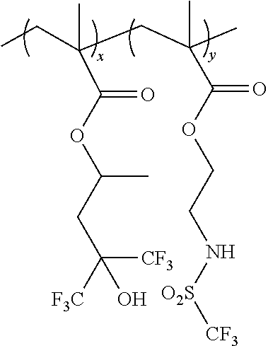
CCC(CC(C)(C(OCCN[O2S][CF3])=O)C)(C)C(OC(CC([F3C])([CF3])O)C)=O
